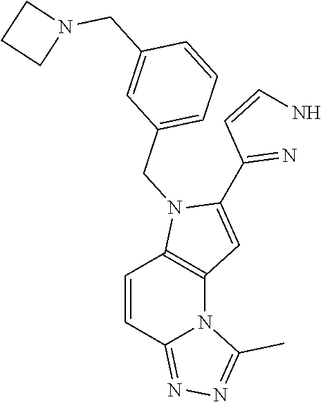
C1=CC2=NN=C(C)N2C2=C1N(CC1=CC=CC(CN3CCC3)=C1)C(C(=N)C=CN)=C2
